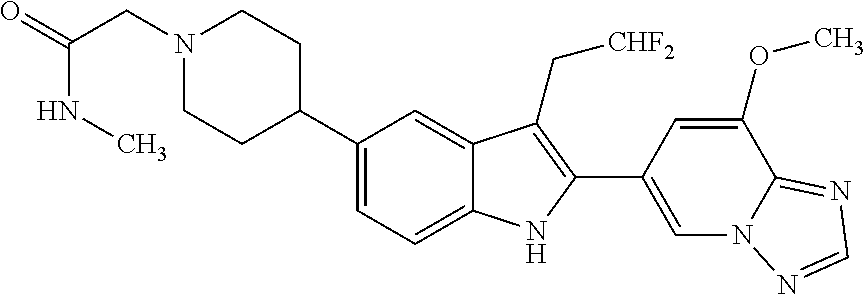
C1(C2CCN(CC(NC)=O)CC2)=CC=C2C(=C1)C(C[CHF2])=C(C1=CN3C(=NC=N3)C(OC)=C1)N2
